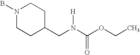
BN1CCC(CN(C(OCC)=O)[H])CC1
